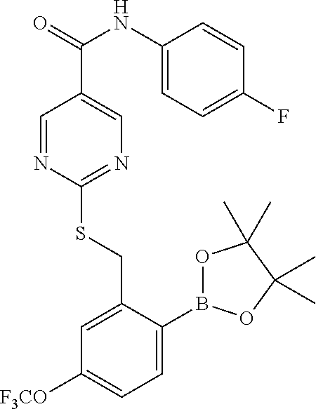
C1=NC(SCC2=CC([F3CO])=CC=C2B2OC(C)(C)C(C)(C)O2)=NC=C1C(=O)NC1=CC=C(F)C=C1
